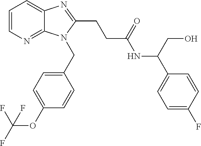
C1=CN=C2C(=C1)N=C(CCC(NC(C1=CC=C(F)C=C1)CO)=O)N2CC1=CC=C(OC(F)(F)F)C=C1
